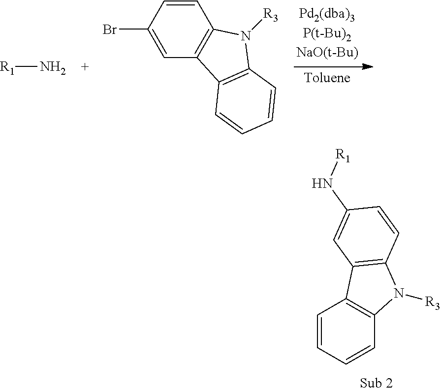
C1=CC=CC2=C1C1=C(N2[R3])C=CC(N[R1])=C1.[R1]N.C1=CC(Br)=CC2=C1N([R3])C1=C2C=CC=C1
